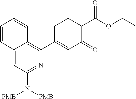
C12=CC(N([PMB])[PMB])=NC(C3=CC(=O)C(C(OCC)=O)CC3)=C1C=CC=C2
